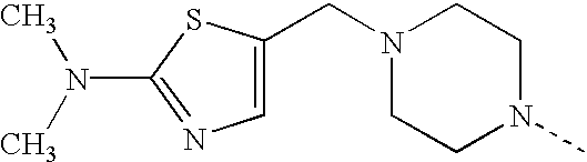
N1(CC2=CN=C(N(C)C)S2)CCN(C)CC1
